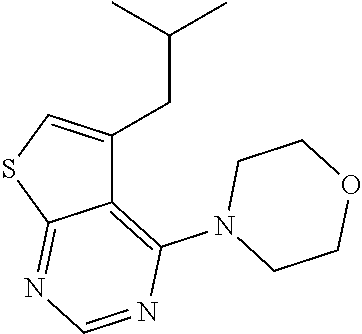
C12=C(N3CCOCC3)N=CN=C1SC=C2CC(C)C
